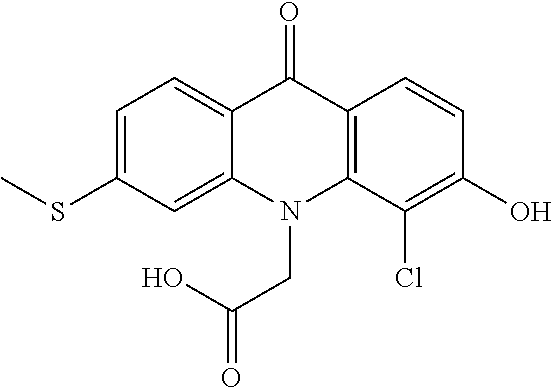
C12=C(C=CC(O)=C1Cl)C(=O)C1=CC=C(SC)C=C1N2CC(=O)O
